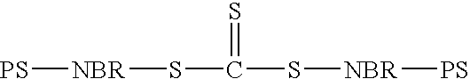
[PS][NBR]SC(S[NBR][PS])=S
